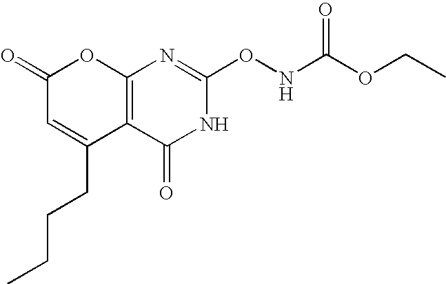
C12=C(C(=O)NC(ONC(OCC)=O)=N1)C(CCCC)=CC(=O)O2
